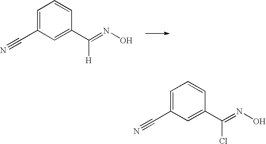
C1=C(C#N)C=C(C(=NO)[H])C=C1.C1=C(C#N)C=C(C(=NO)Cl)C=C1
